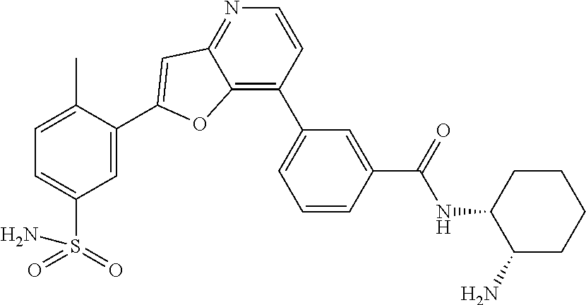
C1=C(C2=CC3=NC=CC(C4=CC=CC(C(NC5C(N)CCCC5)=O)=C4)=C3O2)C(C)=CC=C1S(=O)(=O)N
